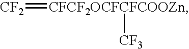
[CF2]=[CFCF2OCFCFCOOZn][CF3]
